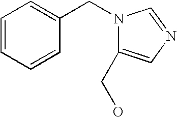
C1=CC=CC(CN2C(CO)=CN=C2)=C1
